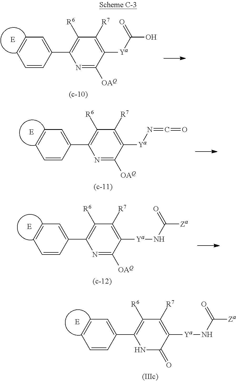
C1=CC(C2=C([R6])C([R7])=C([Ya]C(O)=O)C([OAQ])=N2)=CC=C1.[E].C1=CC(C2=C([R6])C([R7])=C([Ya]N=C=O)C([OAQ])=N2)=CC=C1.[E].C1=CC(C2=C([R6])C([R7])=C([Ya]NC([Za])=O)C([OAQ])=N2)=CC=C1.[E].C1=CC(C2=C([R6])C([R7])=C([Ya]NC([Za])=O)C(=O)N2)=CC=C1.[E]
